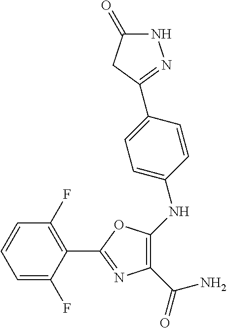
C1(C(=O)N)=C(NC2=CC=C(C3=NNC(=O)C3)C=C2)OC(C2=C(F)C=CC=C2F)=N1
